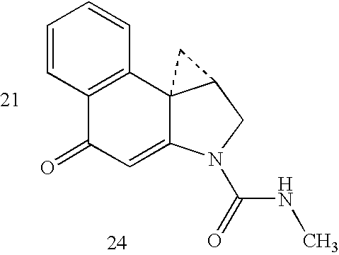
C1=CC2=C(C=C1)C13C(=CC2=O)N(C(NC)=O)CC1C3
